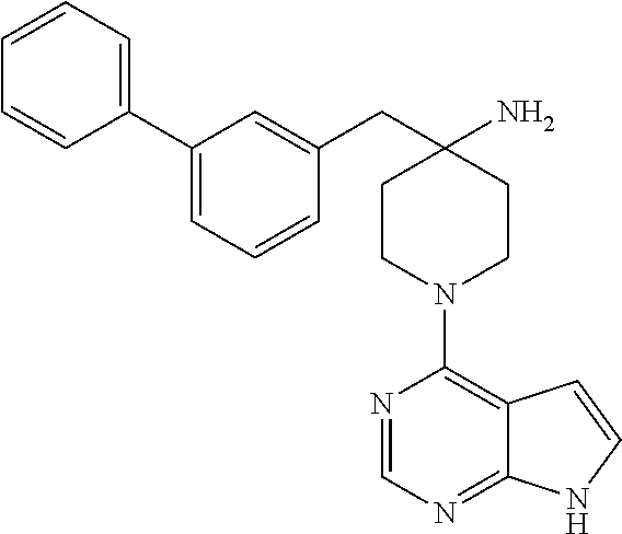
C12=NC=NC(N3CCC(N)(CC4=CC(C5=CC=CC=C5)=CC=C4)CC3)=C1C=CN2
